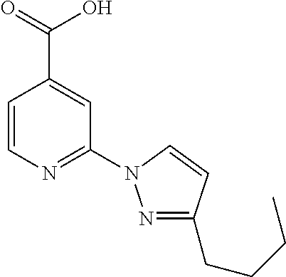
C1=CN=C(N2N=C(CCCC)C=C2)C=C1C(O)=O
